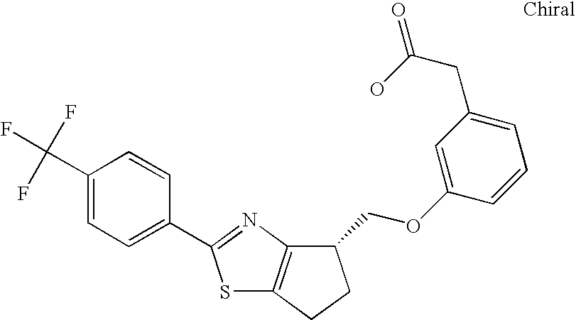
C1(C(F)(F)F)=CC=C(C2=NC3=C(S2)CCC3COC2=CC(CC(=O)O)=CC=C2)C=C1
